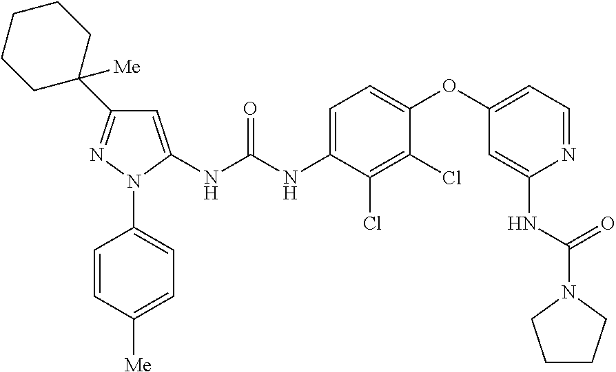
C1=C(NC(NC2=CC=C(OC3=CC=NC(NC(N4CCCC4)=O)=C3)C(Cl)=C2Cl)=O)N(C2=CC=C([Me])C=C2)N=C1C1([Me])CCCCC1
